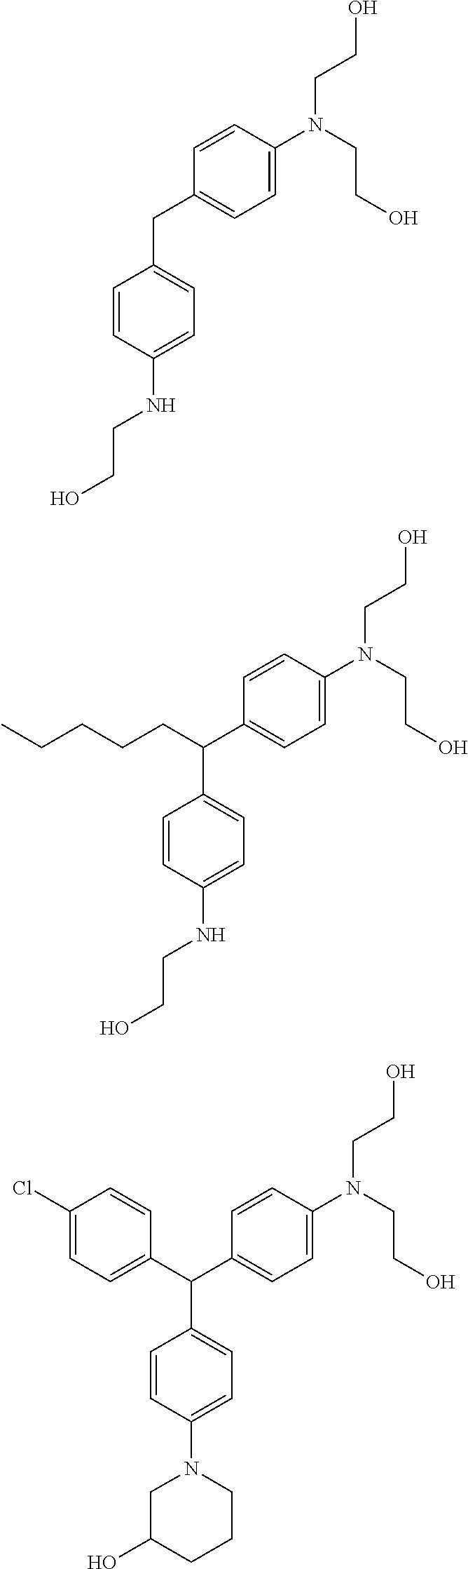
C1(CC2=CC=C(N(CCO)CCO)C=C2)=CC=C(NCCO)C=C1.C1(C(C2=CC=C(N(CCO)CCO)C=C2)CCCCC)=CC=C(NCCO)C=C1.C1(C(C2=CC=C(Cl)C=C2)C2=CC=C(N(CCO)CCO)C=C2)=CC=C(N2CC(O)CCC2)C=C1
